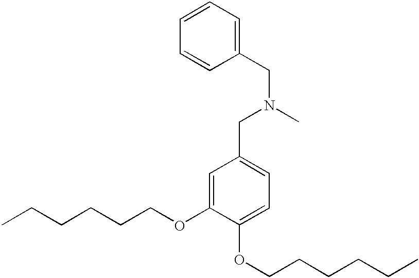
N(CC1=CC=C(OCCCCCC)C(OCCCCCC)=C1)(CC1=CC=CC=C1)C
